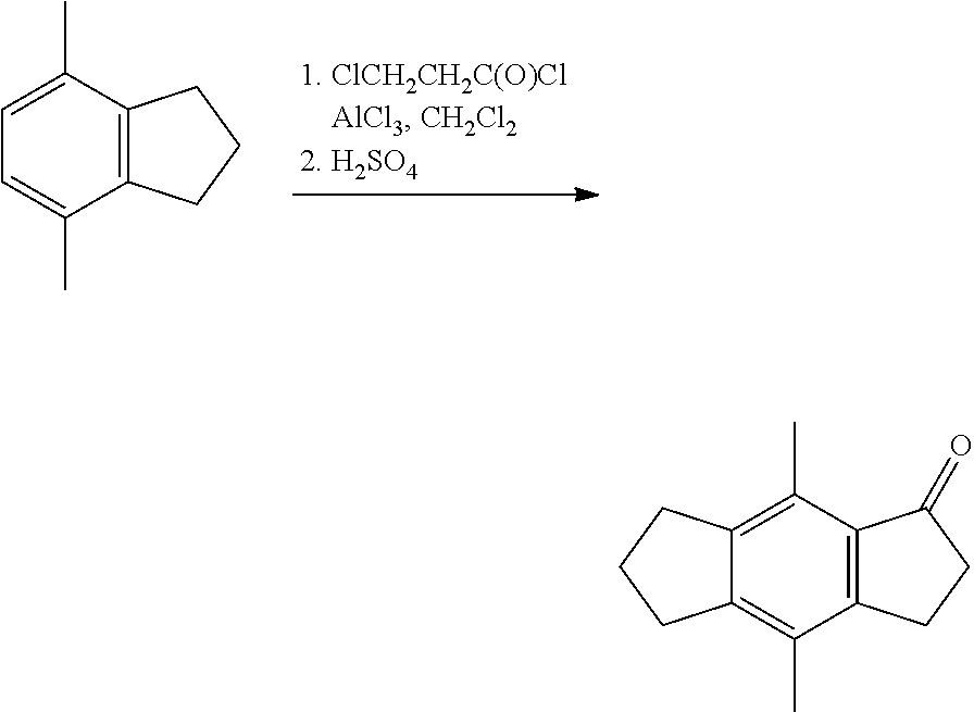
C12=C(C(C)=CC=C1C)CCC2.C12=C(C(C)=C3C(=C1C)CCC3)C(=O)CC2
